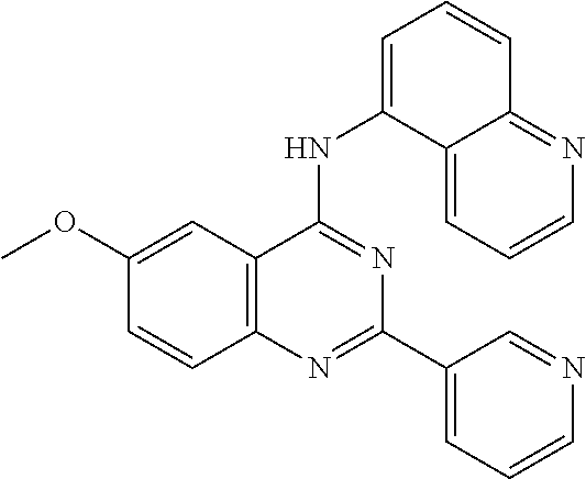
C1(OC)=CC2=C(C=C1)N=C(C1=CC=CN=C1)N=C2NC1=CC=CC2=NC=CC=C12
